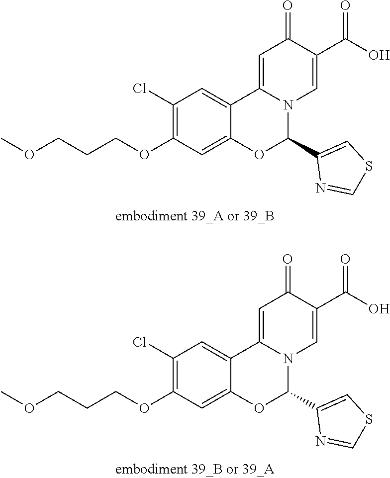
C1(Cl)=C(OCCCOC)C=C2C(=C1)C1=CC(=O)C(C(=O)O)=CN1C(C1=CSC=N1)O2.C1(Cl)=C(OCCCOC)C=C2C(=C1)C1=CC(=O)C(C(=O)O)=CN1C(C1=CSC=N1)O2
